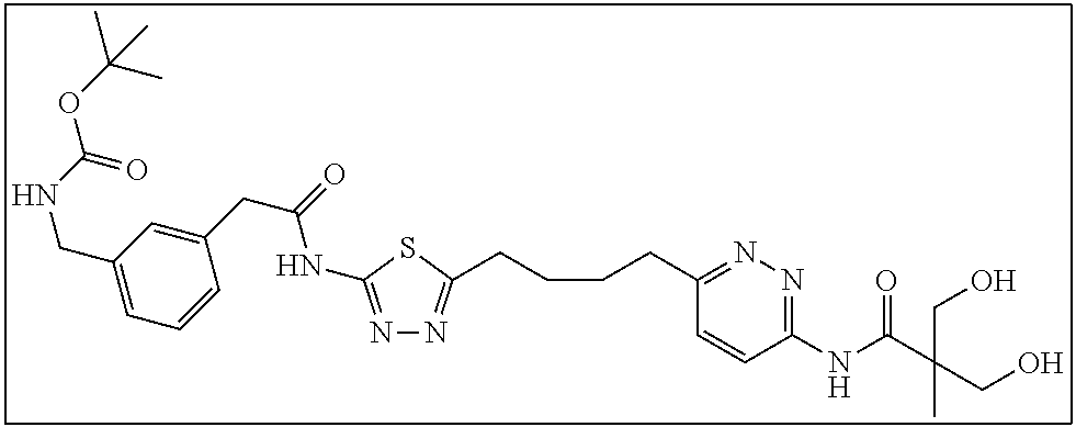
N1=C(NC(CC2=CC(CNC(OC(C)(C)C)=O)=CC=C2)=O)SC(CCCCC2=NN=C(NC(C(CO)(CO)C)=O)C=C2)=N1
